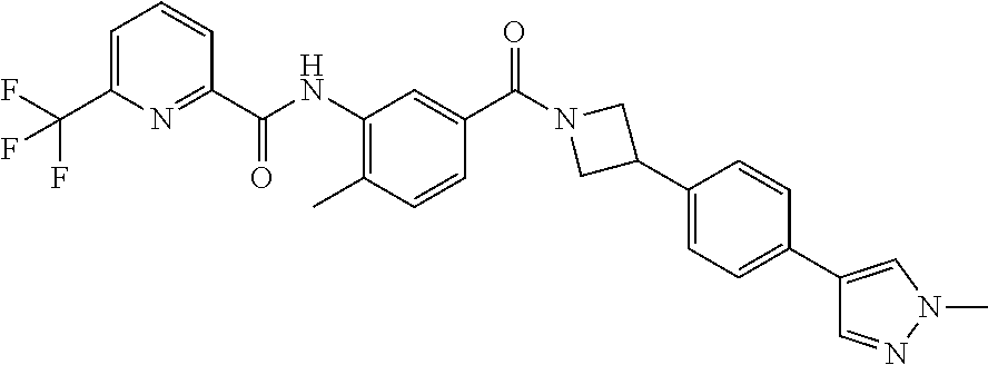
CC1=C(NC(C2=NC(C(F)(F)F)=CC=C2)=O)C=C(C(N2CC(C3=CC=C(C4=CN(C)N=C4)C=C3)C2)=O)C=C1
